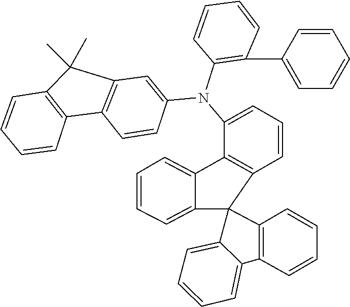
C1=C2C3(C4=C(C5=CC=CC=C35)C(N(C3=C(C5=CC=CC=C5)C=CC=C3)C3=CC5=C(C=C3)C3=C(C=CC=C3)C5(C)C)=CC=C4)C3=C(C=CC=C3)C2=CC=C1
